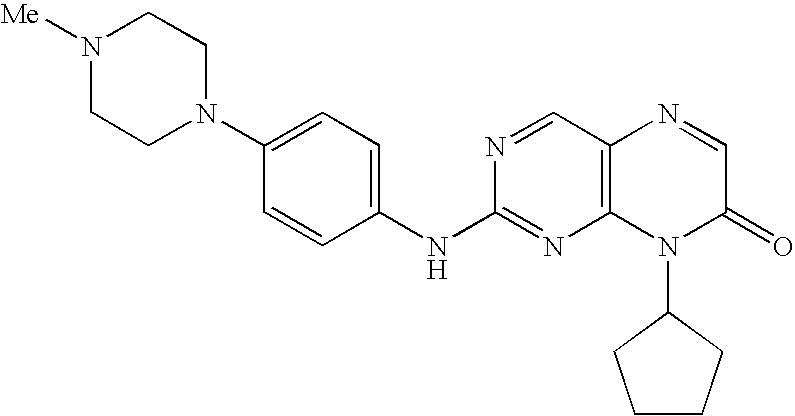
N1(C2=CC=C(NC3=NC4=C(C=N3)N=CC(=O)N4C3CCCC3)C=C2)CCN([Me])CC1
